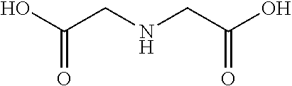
OC(CNCC(O)=O)=O
